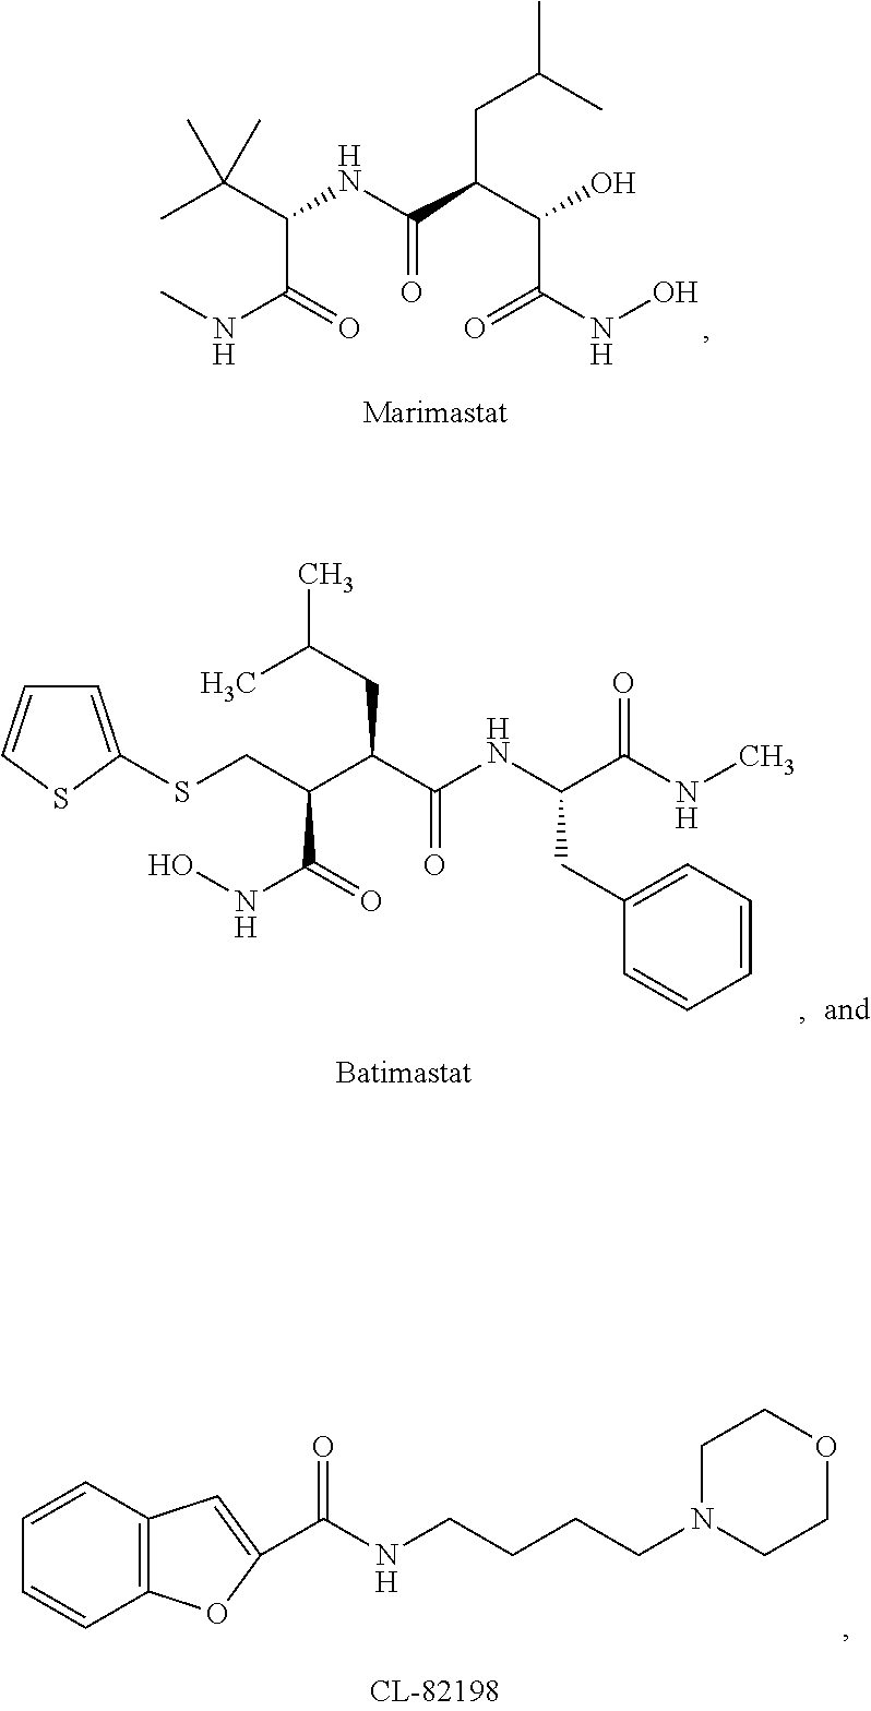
C(C(C(C(=O)NO)O)C(=O)NC(C(=O)NC)C(C)(C)C)C(C)C.C1=C(SCC(C(C(=O)NC(C(=O)NC)CC2=CC=CC=C2)CC(C)C)C(NO)=O)SC=C1.C12=C(C=CC=C1)C=C(C(NCCCCN1CCOCC1)=O)O2
